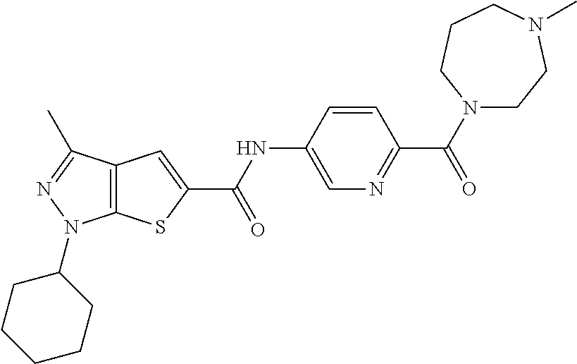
C12=C(SC(C(NC3=CN=C(C(N4CCN(C)CCC4)=O)C=C3)=O)=C1)N(C1CCCCC1)N=C2C
